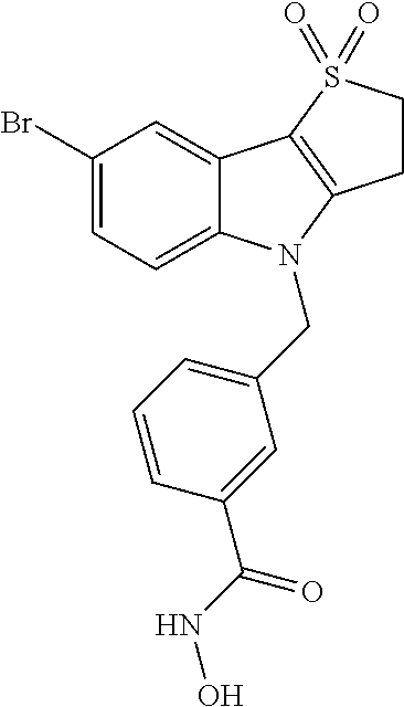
C1(Br)=CC=C2C(=C1)C1=C(N2CC2=CC=CC(C(NO)=O)=C2)CCS1(=O)=O
